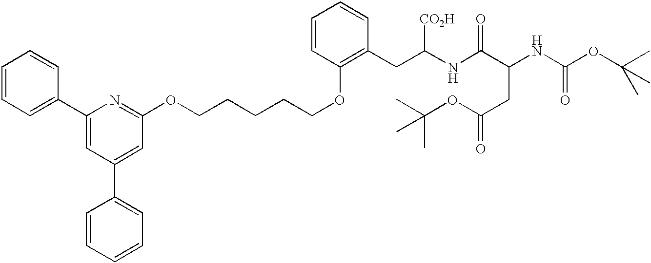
C1=CC=C(C2=CC(C3=CC=CC=C3)=CC(OCCCCCOC3=C(CC([CO2H])NC(C(NC(OC(C)(C)C)=O)CC(OC(C)(C)C)=O)=O)C=CC=C3)=N2)C=C1
